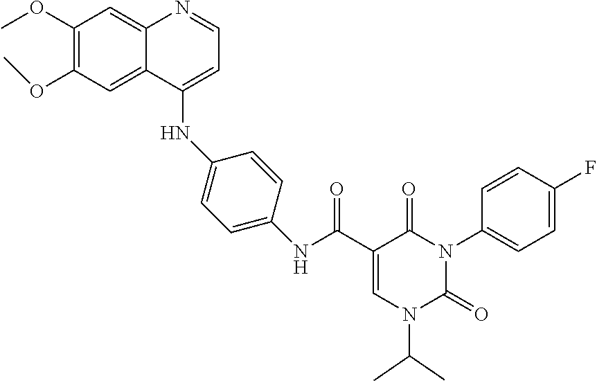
C1(OC)=C(OC)C=C2C(=C1)N=CC=C2NC1=CC=C(NC(C2=CN(C(C)C)C(=O)N(C3=CC=C(F)C=C3)C2=O)=O)C=C1
